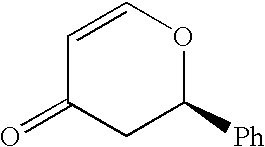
C1=COC([Ph])CC1=O
